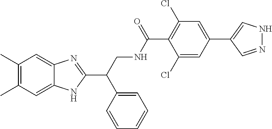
C1(C)=C(C)C=C2C(=C1)N=C(C(CNC(C1=C(Cl)C=C(C3=CNN=C3)C=C1Cl)=O)C1=CC=CC=C1)N2
